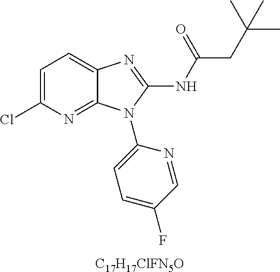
[C17H17ClFN5O].C1=C(Cl)N=C2C(=C1)N=C(NC(CC(C)(C)C)=O)N2C1=CC=C(F)C=N1
